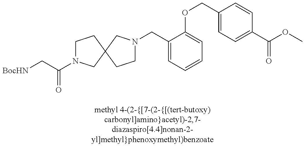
C1N(C(C[BocHN])=O)CC2(C1)CN(CC1=CC=CC=C1OCC1=CC=C(C(OC)=O)C=C1)CC2
